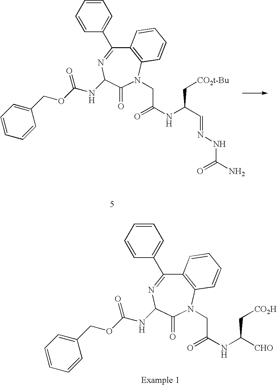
C12=C(N(CC(NC(C[CO2t-Bu])C=NNC(N)=O)=O)C(=O)C(NC(OCC3=CC=CC=C3)=O)N=C1C1=CC=CC=C1)C=CC=C2.C12=C(N(CC(NC(C[CO2H])[CHO])=O)C(=O)C(NC(OCC3=CC=CC=C3)=O)N=C1C1=CC=CC=C1)C=CC=C2
